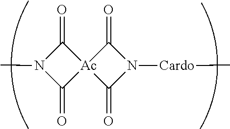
C1(=O)N(C)C(=O)[Ac]12C(=O)N([Cardo]C)C2=O
